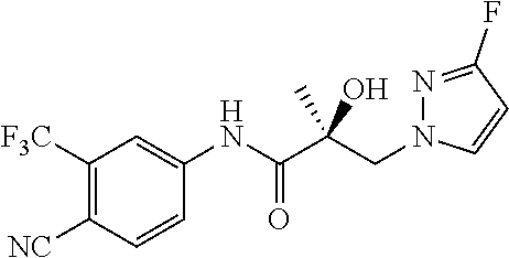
N1(CC(C(NC2=CC([F3C])=C([NC])C=C2)=O)(O)C)C=CC(F)=N1
